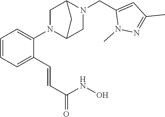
C1=CC=C(C=CC(=O)NO)C(N2C3CN(CC4=CC(C)=NN4C)C(C2)C3)=C1
